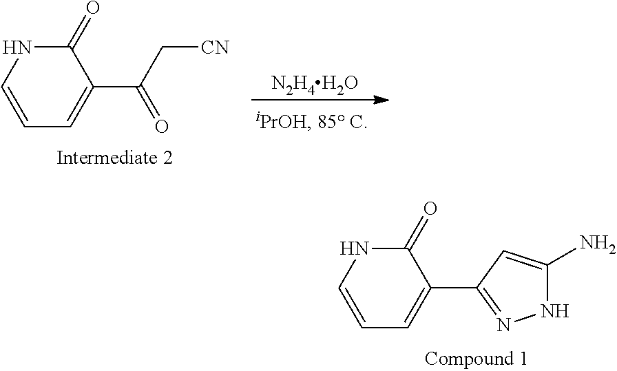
C1(=O)NC=CC=C1C(C[CN])=O.[N2H4H2O].C1(=O)NC=CC=C1C1=NNC(N)=C1
